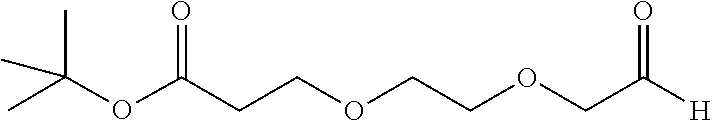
CC(C)(C)OC(CCOCCOCC(=O)[H])=O
